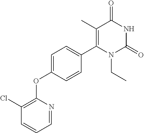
C1(C)=C(C2=CC=C(OC3=C(Cl)C=CC=N3)C=C2)N(CC)C(=O)NC1=O
